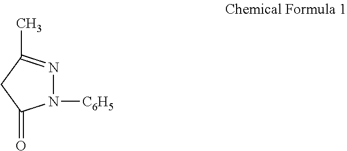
N1([C6H5])N=C(C)CC1=O
